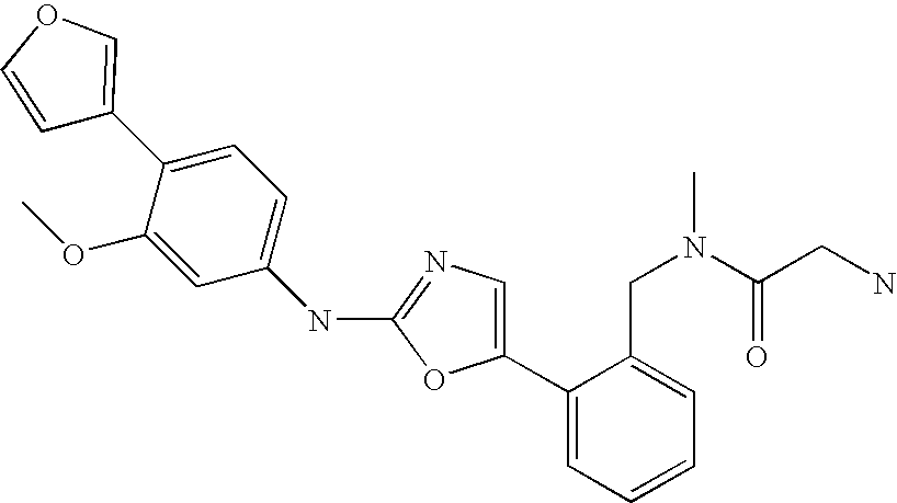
C1(C2=CN=C(NC3=CC=C(C4=COC=C4)C(OC)=C3)O2)=CC=CC=C1CN(C(CN)=O)C
